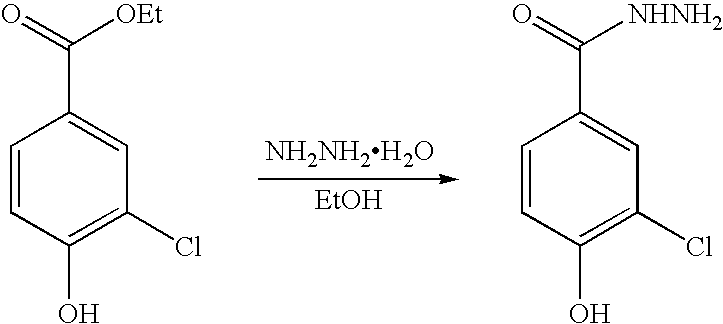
[NH2NH2H2O].[EtOH].C1=CC(O)=C(Cl)C=C1C(=O)[OEt].C1=CC(O)=C(Cl)C=C1C(=O)[NHNH2]
